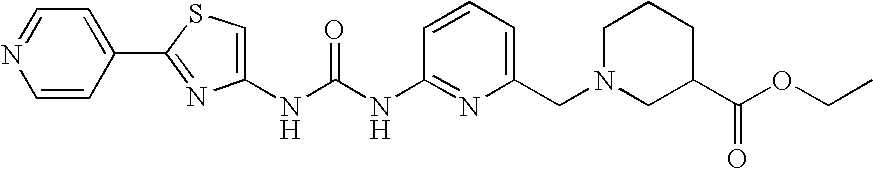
C1(NC(NC2=NC(CN3CC(C(OCC)=O)CCC3)=CC=C2)=O)=CSC(C2=CC=NC=C2)=N1
